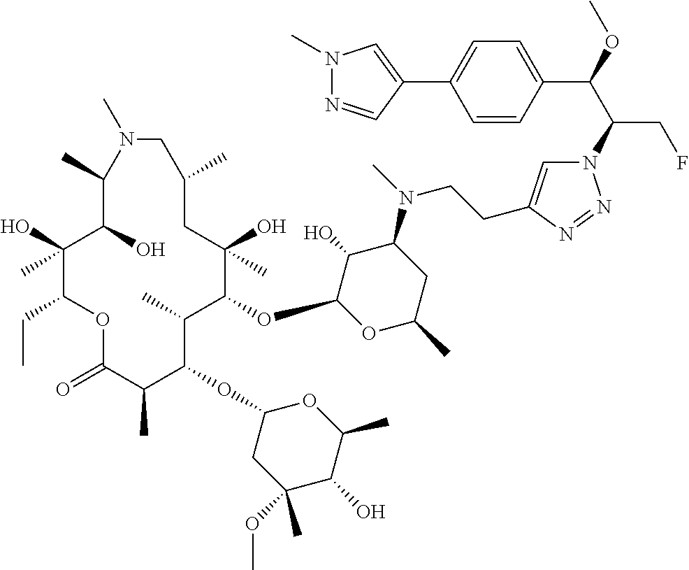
C1(O)(C)C(CC)OC(=O)C(C)C(OC2CC(OC)(C)C(O)C(C)O2)C(C)C(OC2OC(C)CC(N(C)CCC3=CN(C(C(OC)C4=CC=C(C5=CN(C)N=C5)C=C4)CF)N=N3)C2O)C(O)(C)CC(C)CN(C)C(C)C1O
